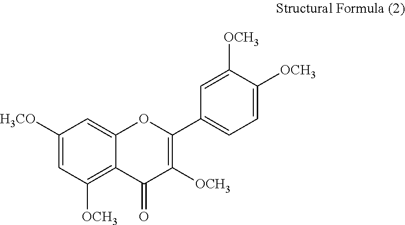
C1([H3CO])=CC([OCH3])=C2C(=C1)OC(C1=CC=C([OCH3])C([OCH3])=C1)=C([OCH3])C2=O
